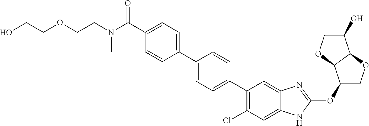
C(C1=CC=C(C2=CC=C(C3=C(Cl)C=C4C(=C3)N=C(OC3COC5C3OCC5O)N4)C=C2)C=C1)(N(CCOCCO)C)=O
